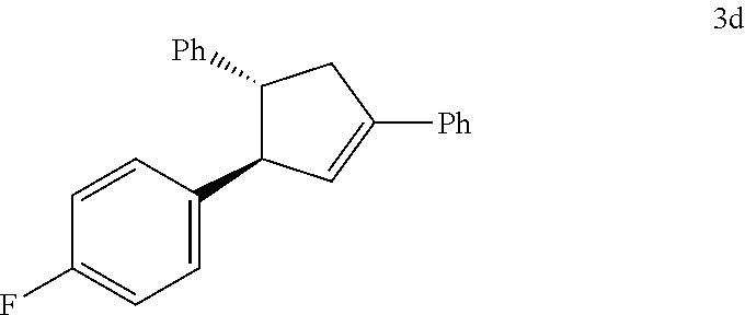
C1([Ph])C(C2=CC=C(F)C=C2)C=C([Ph])C1
